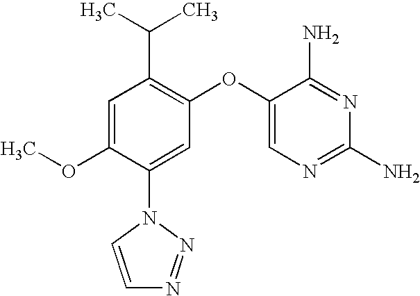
C1=C(OC)C(N2C=CN=N2)=CC(OC2=CN=C(N)N=C2N)=C1C(C)C
